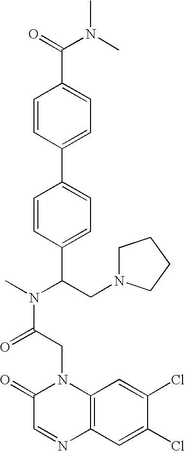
C(C(N(C)C(CN1CCCC1)C1=CC=C(C2=CC=C(C(=O)N(C)C)C=C2)C=C1)=O)N1C2=C(C=C(Cl)C(Cl)=C2)N=CC1=O
